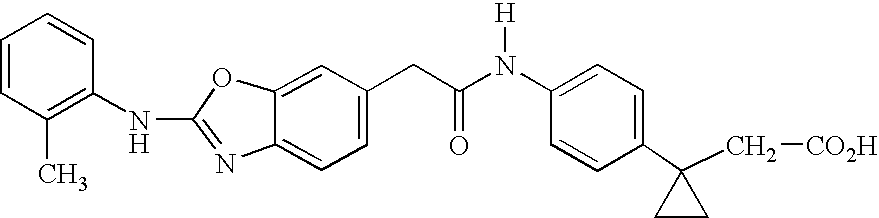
C1(C)=C(NC2=NC3=CC=C(CC(N(C4=CC=C(C5(C[CO2H])CC5)C=C4)[H])=O)C=C3O2)C=CC=C1
